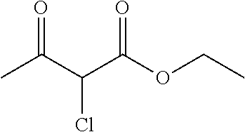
CC(C(C(OCC)=O)Cl)=O
